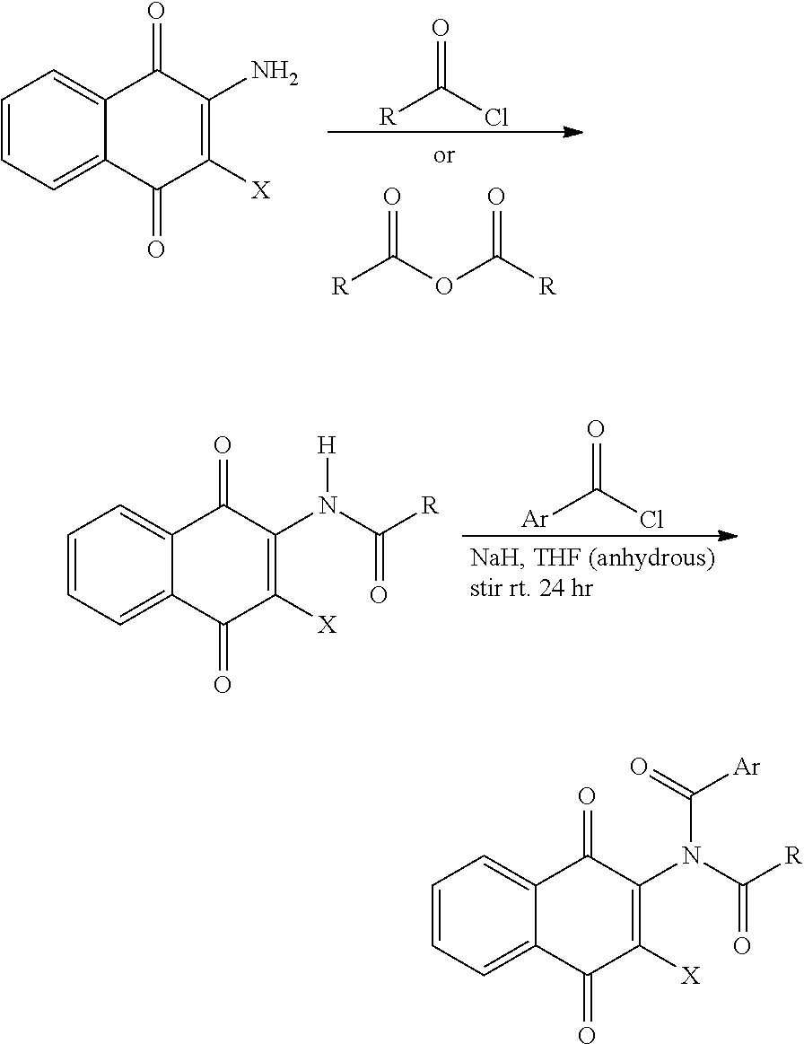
C12=CC=CC=C1C(=O)C(N(C([R])=O)C([Ar])=O)=C([X])C2=O.C12=CC=CC=C1C(=O)C(N)=C([X])C2=O.O=C(OC([R])=O)[R].O=C(Cl)[R].C12=CC=CC=C1C(=O)C(N(C([R])=O)[H])=C([X])C2=O.O=C(Cl)[Ar]
